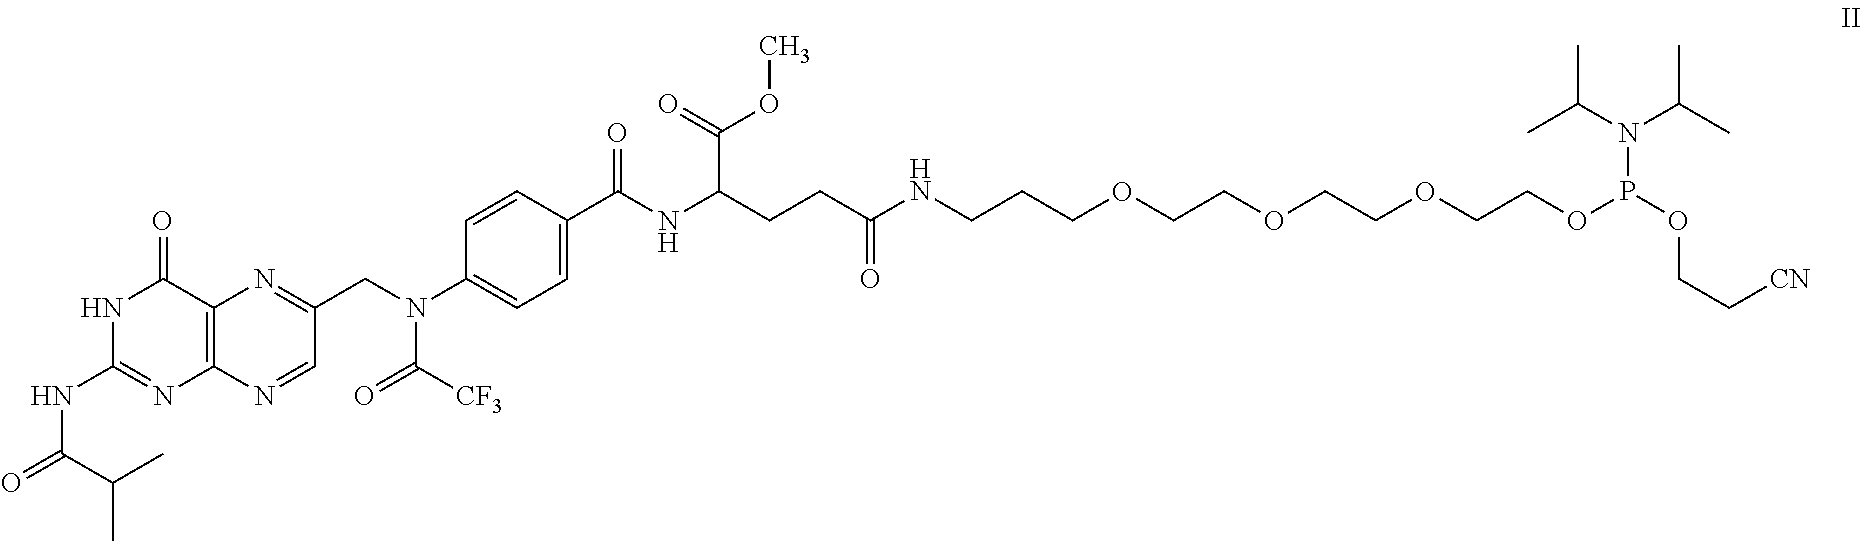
C12=C(C(=O)NC(NC(=O)C(C)C)=N1)N=C(CN(C([CF3])=O)C1=CC=C(C(NC(CCC(NCCCOCCOCCOCCOP(OCC[CN])N(C(C)C)C(C)C)=O)C(=O)OC)=O)C=C1)C=N2
